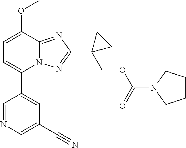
C1=C(OC)C2=NC(C3(COC(N4CCCC4)=O)CC3)=NN2C(C2=CC(C#N)=CN=C2)=C1
